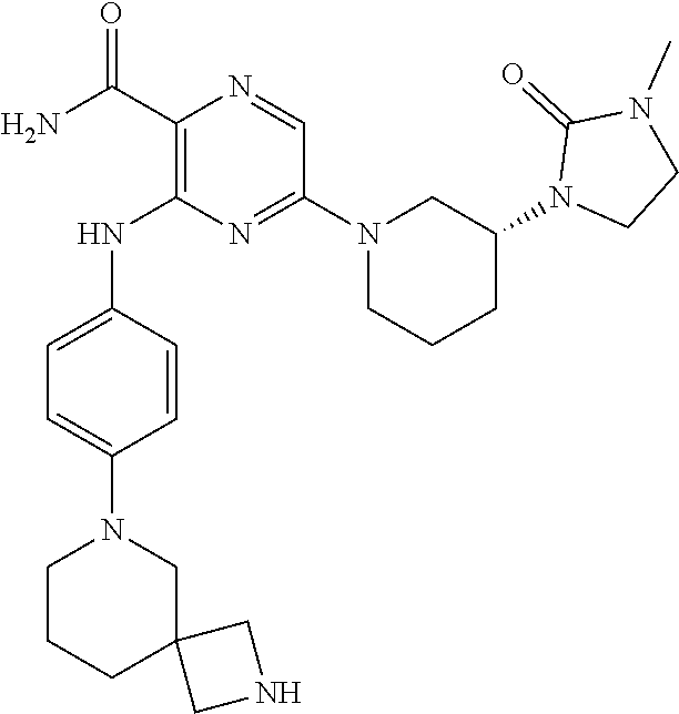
C1(C(N)=O)=C(NC2=CC=C(N3CCCC4(C3)CNC4)C=C2)N=C(N2CCCC(N3CCN(C)C3=O)C2)C=N1
